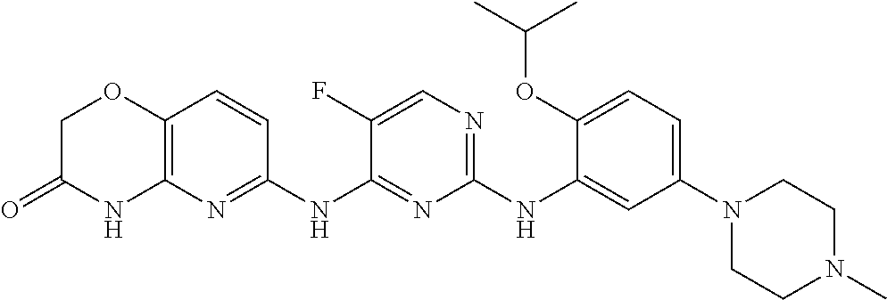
C1(NC2=CC(N3CCN(C)CC3)=CC=C2OC(C)C)=NC=C(F)C(NC2=NC3=C(C=C2)OCC(=O)N3)=N1
